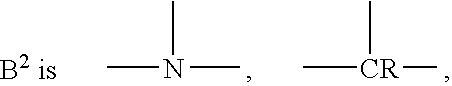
CN(C)C.C[CR](C)C
